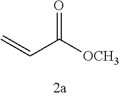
C=CC([OCH3])=O
